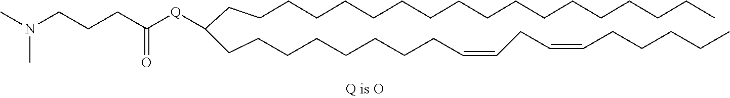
C(CCCCCCCCCCCCCCCCCC)(CCCCCCCCC=CCC=CCCCCC)[Q]C(CCCN(C)C)=O
